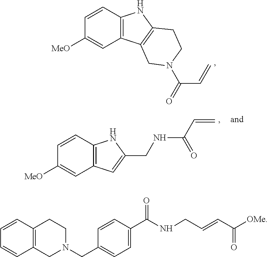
C12=C(C=CC([MeO])=C1)NC1=C2CN(C(=O)C=C)CC1.C12=C(C=CC([MeO])=C1)NC(CNC(C=C)=O)=C2.C12=C(C=CC=C1)CCN(CC1=CC=C(C(NCC=CC([OMe])=O)=O)C=C1)C2
